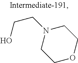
C1N(CCO)CCOC1
